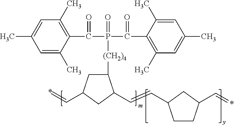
C1=C(C)C(C(P(C(C2=C(C)C=C(C)C=C2C)=O)(=O)[(CH2)4]C2CC(C=*)CC2C=CC2CCC(C=*)C2)=O)=C(C)C=C1C
